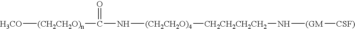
[H3CO][(CH2CH2O)n]C(=O)N[(CH2CH2O)4][CH2CH2CH2CH2]N[(GM][CSF)]
